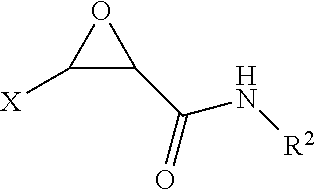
C1([X])C(C(N[R2])=O)O1
